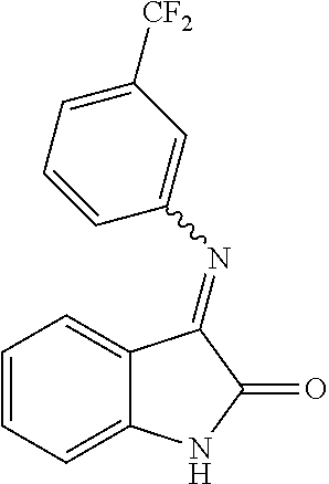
C1=CC=C2C(=C1)C(=NC1=CC([CF2])=CC=C1)C(=O)N2
